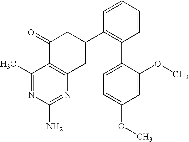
C1(C)=NC(N)=NC2=C1C(=O)CC(C1=C(C3=CC=C(OC)C=C3OC)C=CC=C1)C2
